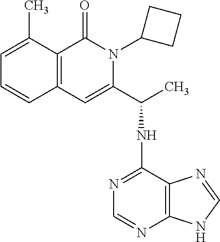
C1=C(C)C2=C(C=C1)C=C(C(NC1=NC=NC3=C1N=C[N H]3)C)N(C1CCC1)C2=O
